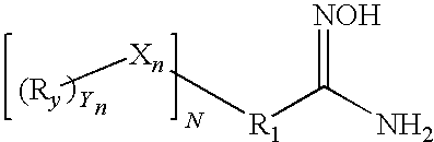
[R1](C(N)=[NOH])[Xn][(Ry].[Y]
